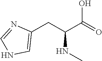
C1=NC(CC(C(O)=O)NC)=CN1
